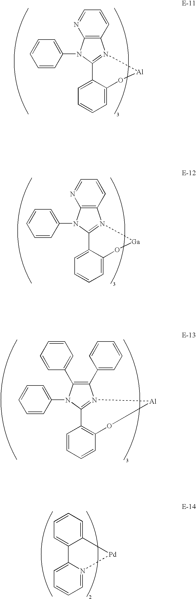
N1=CC=CC2=C1N(C1=CC=CC=C1)C1=N2[Al]OC2=CC=CC=C12.N1=CC=CC2=C1N(C1=CC=CC=C1)C1=N2[Ga]OC2=CC=CC=C12.C1(C2=CC=CC=C2)=C(C2=CC=CC=C2)N(C2=CC=CC=C2)C2=N1[Al]OC1=C2C=CC=C1.C1=CC=C2C(=C1)C1=CC=CC=N1[Pd]2
